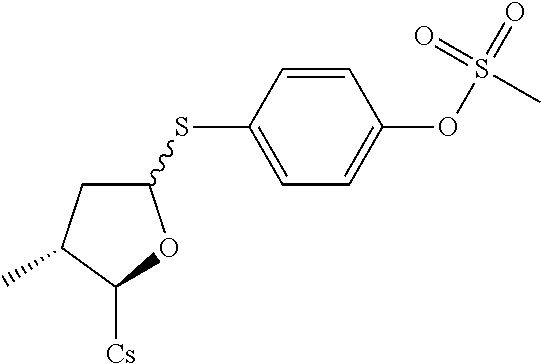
C1(SC2=CC=C(OS(=O)(=O)C)C=C2)CC(C)C([Cs])O1
